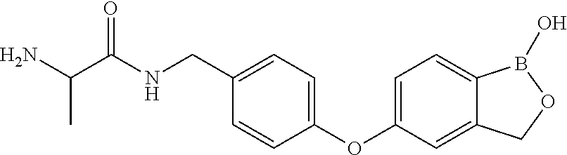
C(C(NCC1=CC=C(OC2=CC=C3C(=C2)COB3O)C=C1)=O)(N)C
